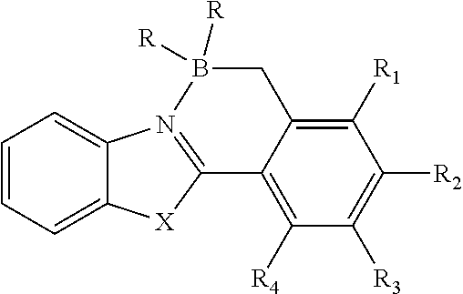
C1=CC=C2C(=C1)N1=C([X]2)C2=C([R4])C([R3])=C([R2])C([R1])=C2CB1([R])[R]
